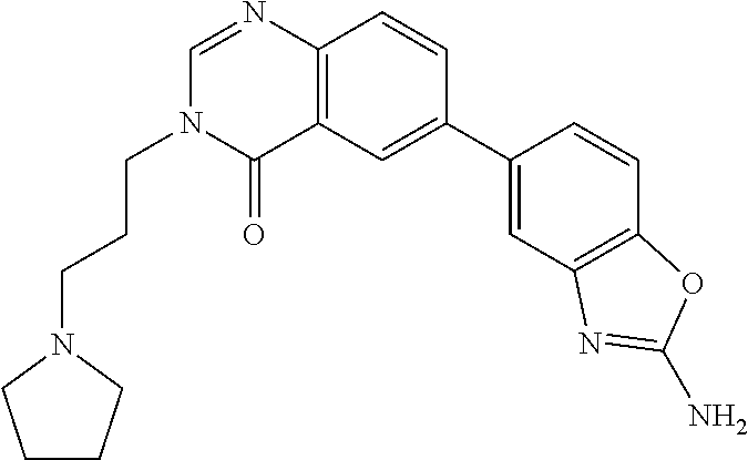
C1(C2=CC3=C(C=C2)N=CN(CCCN2CCCC2)C3=O)=CC2=C(C=C1)OC(N)=N2
